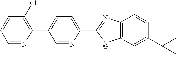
C1=NC(C2=CC=C(C3=NC4=C(C=C(C(C)(C)C)C=C4)N3)N=C2)=C(Cl)C=C1
